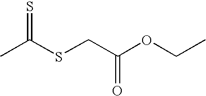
CC(SCC(OCC)=O)=S
